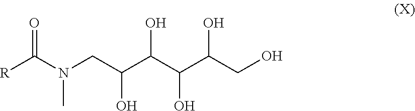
[R]C(N(CC(C(C(C(CO)O)O)O)O)C)=O
